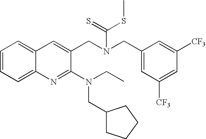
C1=CC=C2C(=C1)C=C(CN(CC1=CC([CF3])=CC([CF3])=C1)C(=S)SC)C(N(CC)CC1CCCC1)=N2
